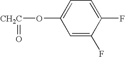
O([CH2C]=O)C1=CC=C(F)C(F)=C1
